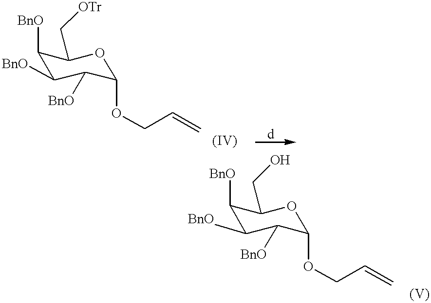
C1([BnO])C([BnO])C([BnO])C(OCC=C)OC1C[OTr].C1([BnO])C([BnO])C([BnO])C(OCC=C)OC1CO
